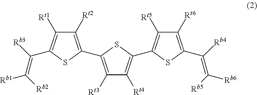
C1([Rt3])=C(C2=C([Rt2])C([Rt1])=C(C([Rb3])=C([Rb2])[Rb1])S2)SC(C2=C([Rt5])C([Rt6])=C(C([Rb4])=C([Rb5])[Rb6])S2)=C1[Rt4]
